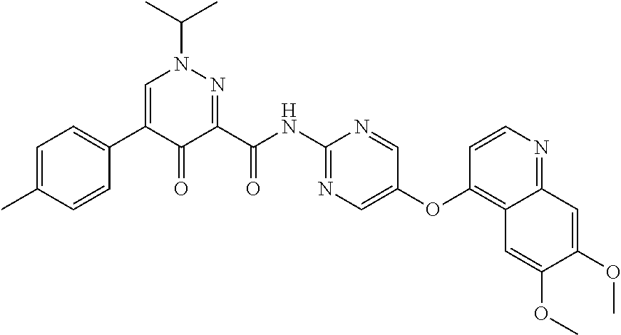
C1=C(C2=CC=C(C)C=C2)C(=O)C(C(NC2=NC=C(OC3=C4C(=NC=C3)C=C(OC)C(OC)=C4)C=N2)=O)=NN1C(C)C
